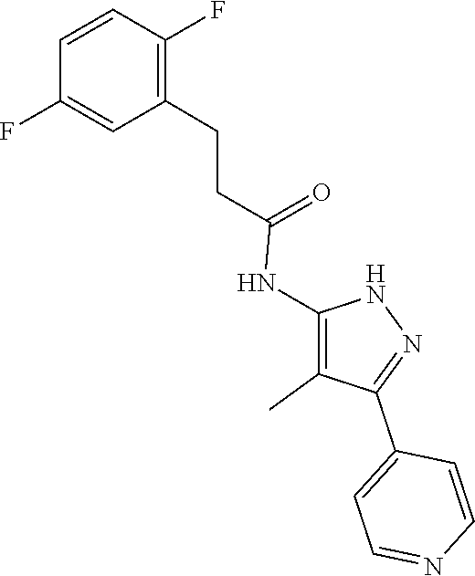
N1C(NC(CCC2=C(F)C=CC(F)=C2)=O)=C(C)C(C2=CC=NC=C2)=N1
